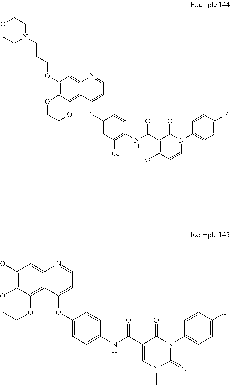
C1(OCCCN2CCOCC2)=C2C(=C3C(=C1)N=CC=C3OC1=CC(Cl)=C(NC(C3=C(OC)C=CN(C4=CC=C(F)C=C4)C3=O)=O)C=C1)OCCO2.C1(OC)=C2C(=C3C(=C1)N=CC=C3OC1=CC=C(NC(C3=CN(C)C(=O)N(C4=CC=C(F)C=C4)C3=O)=O)C=C1)OCCO2
